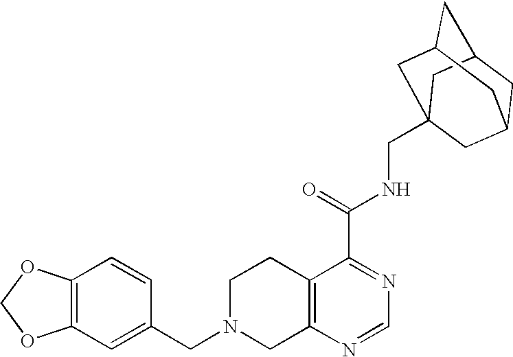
C1N(CC2=CC3=C(C=C2)OCO3)CC2=C(C1)C(C(=O)NCC13CC4CC(CC(C1)C4)C3)=NC=N2
